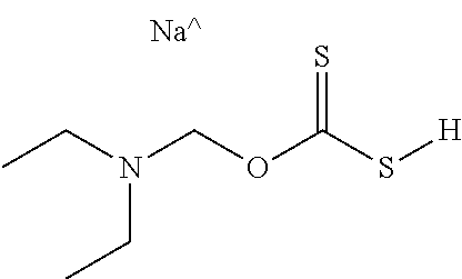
CCN(CC)COC(S[H])=S
